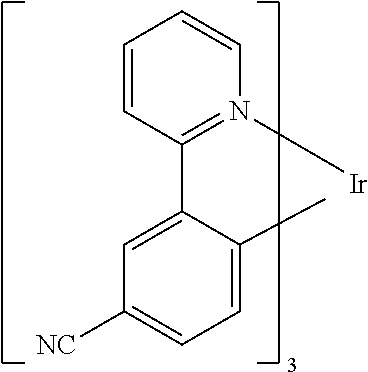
C1=CC=CC(C2=CC([NC])=CC=C2C)=N1[Ir]
